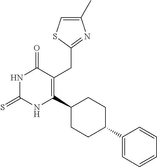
C(C1=C(C2CCC(C3=CC=CC=C3)CC2)NC(=S)NC1=O)C1=NC(C)=CS1
